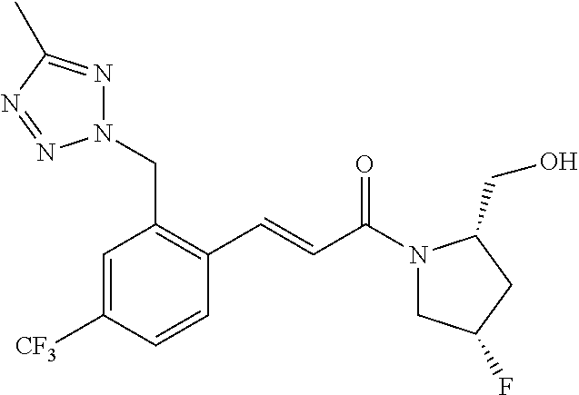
N1(CC2=C(C=CC(N3CC(F)CC3CO)=O)C=CC([CF3])=C2)N=C(C)N=N1
